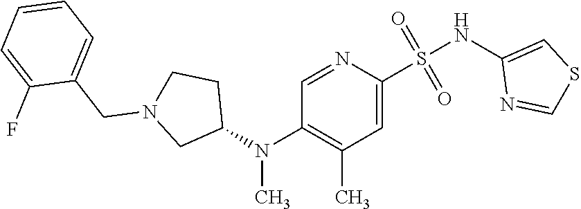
N(S(=O)(=O)C1=CC(C)=C(N(C2CCN(CC3=CC=CC=C3F)C2)C)C=N1)C1=CSC=N1
